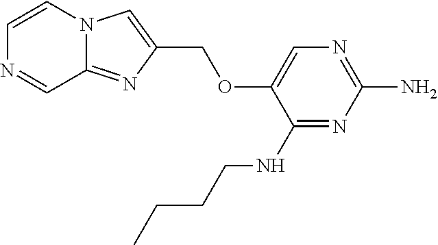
C1=CN2C(=NC(COC3=CN=C(N)N=C3NCCCC)=C2)C=N1
